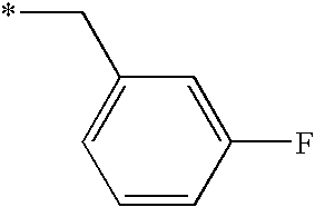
C1(C*)=CC=CC(F)=C1
